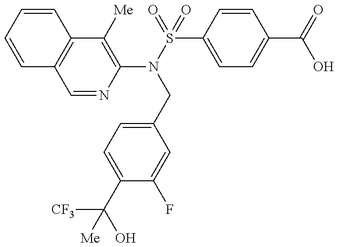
C1=CC=CC2=C1C=NC(N(S(=O)(C1=CC=C(C(=O)O)C=C1)=O)CC1=CC=C(C(O)([CF3])[Me])C(F)=C1)=C2[Me]
